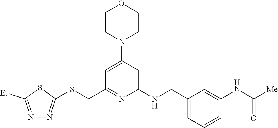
N1=C([Et])SC(SCC2=NC(NCC3=CC=CC(NC([Me])=O)=C3)=CC(N3CCOCC3)=C2)=N1
